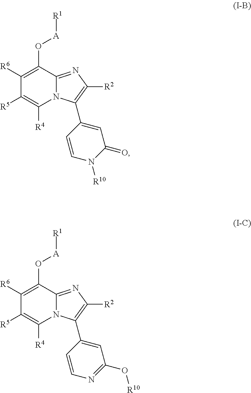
C1([R6])=C(O[A][R1])C2=NC([R2])=C(C3=CC(=O)N([R10])C=C3)N2C([R4])=C1[R5].C1([R6])=C(O[A][R1])C2=NC([R2])=C(C3=CC(O[R10])=NC=C3)N2C([R4])=C1[R5]
